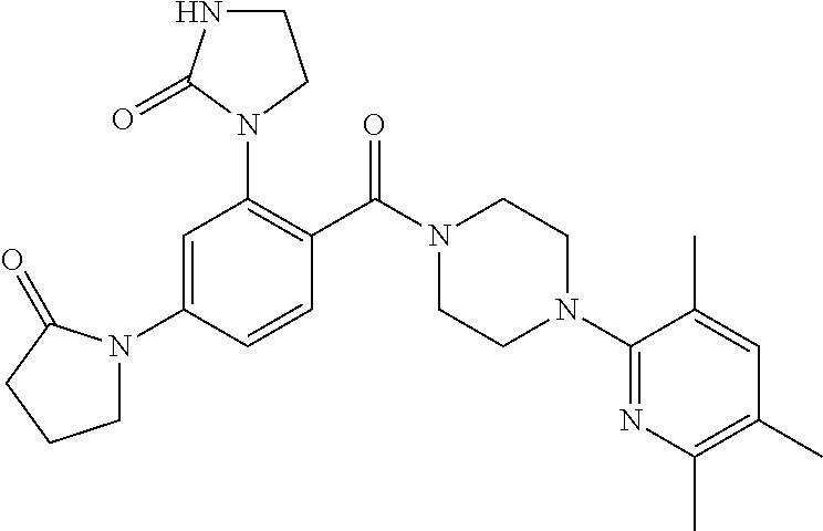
C1=C(N2CCCC2=O)C=CC(C(N2CCN(C3=NC(C)=C(C)C=C3C)CC2)=O)=C1N1CCNC1=O
